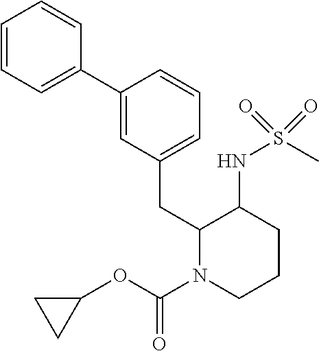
C1=CC=C(C2=CC(CC3N(C(OC4CC4)=O)CCCC3NS(C)(=O)=O)=CC=C2)C=C1
